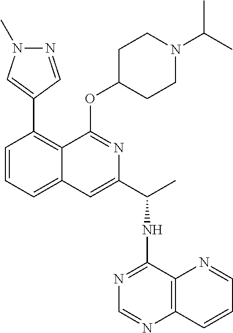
N1=CC(C2=C3C(=CC=C2)C=C(C(C)NC2=NC=NC4=C2N=CC=C4)N=C3OC2CCN(C(C)C)CC2)=CN1C
